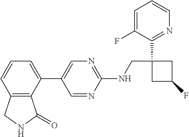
C1(C2=CN=C(NCC3(C4=NC=CC=C4F)CC(F)C3)N=C2)=CC=CC2=C1C(=O)NC2
